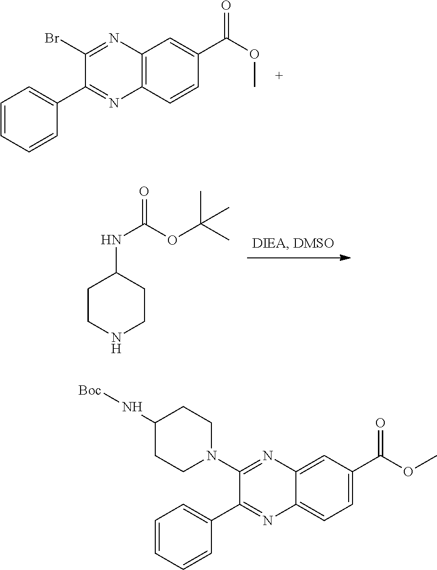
C1(Br)=NC2=C(C=CC(C(OC)=O)=C2)N=C1C1=CC=CC=C1.C1CNCCC1NC(=O)OC(C)(C)C.C1(N2CCC(N[Boc])CC2)=NC2=CC(C(OC)=O)=CC=C2N=C1C1=CC=CC=C1
